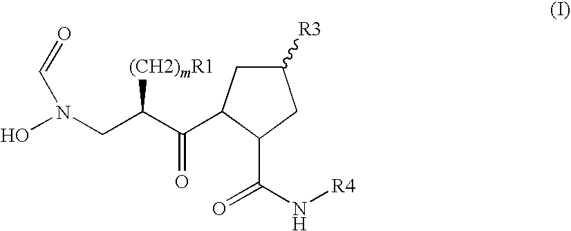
C1(C(N[R4])=O)CC([R3])CC1C(C(CN(O)C=O)[(CH2)mR1])=O
